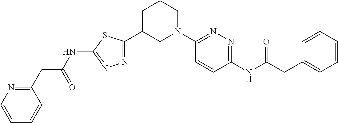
N(C(CC1=CC=CC=C1)=O)C1=NN=C(N2CCCC(C3=NN=C(NC(CC4=NC=CC=C4)=O)S3)C2)C=C1
